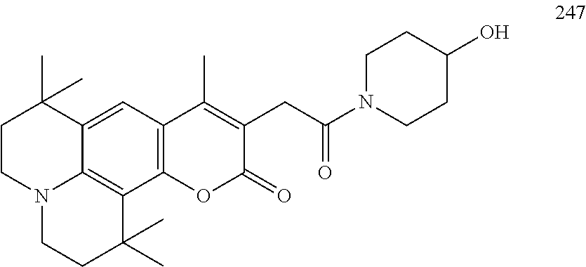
C1CN2C3=C(C4=C(C=C3C1(C)C)C(C)=C(CC(N1CCC(O)CC1)=O)C(=O)O4)C(C)(C)CC2
